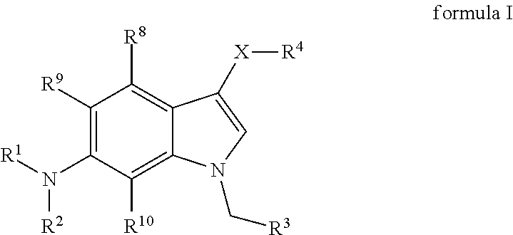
C1([R9])=C(N([R1])[R2])C([R10])=C2C(=C1[R8])C([X][R4])=CN2C[R3]
